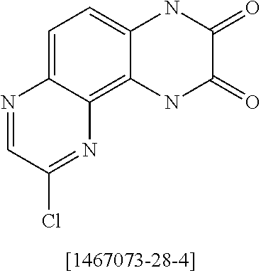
N1=CC(Cl)=NC2=C3C(=CC=C12)NC(=O)C(=O)N3
